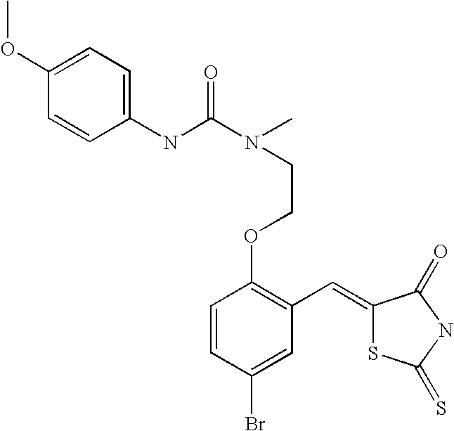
C1=CC(OCCN(C)C(NC2=CC=C(OC)C=C2)=O)=C(C=C2SC(=S)NC2=O)C=C1Br
